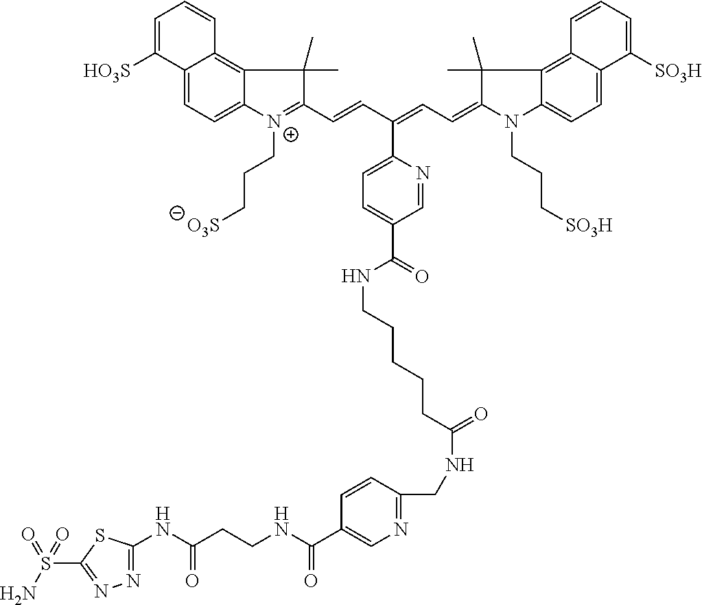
C12=CC=C3C(=C1C=CC=C2[HO3S])C(C)(C)C(C=CC(=CC=C1N(CCC[SO3H])C2=CC=C4C(=C2C1(C)C)C=CC=C4[SO3H])C1=CC=C(C(NCCCCCC(=O)NCC2=NC=C(C(NCCC(NC4=NN=C(S(=O)(N)=O)S4)=O)=O)C=C2)=O)C=N1)=[N+]3CCC[O3S]
